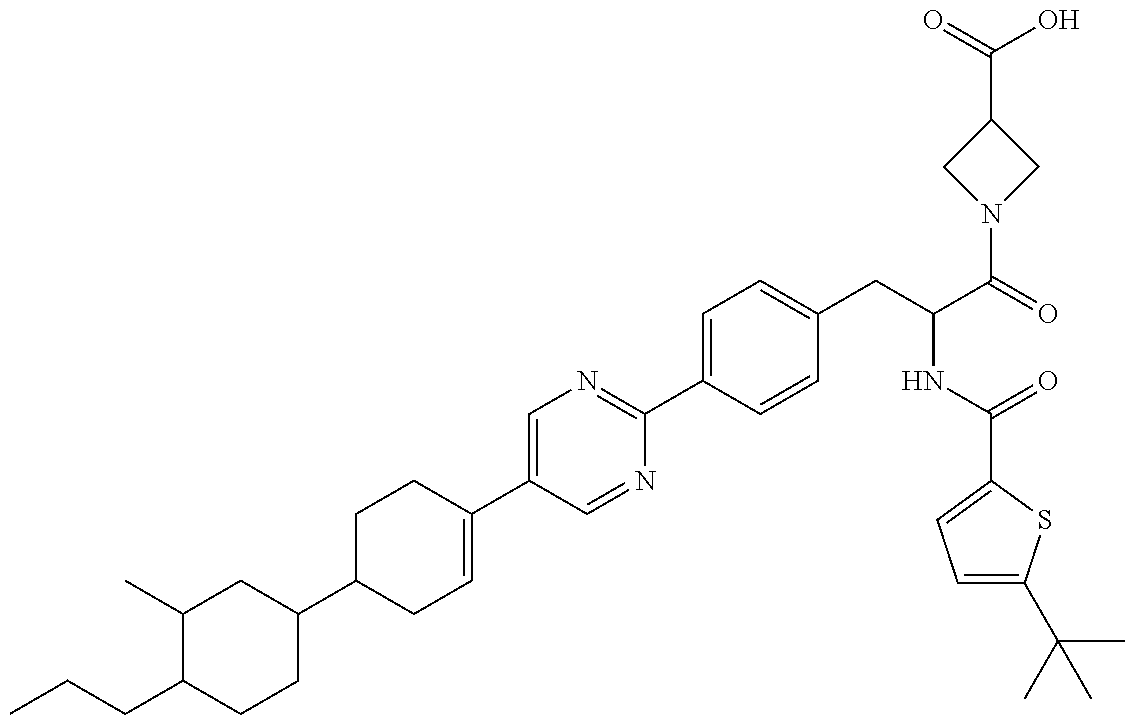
CCCC1CCC(C2CC=C(C3=CN=C(C4=CC=C(CC(C(=O)N5CC(C(=O)O)C5)NC(=O)C5=CC=C(C(C)(C)C)S5)C=C4)N=C3)CC2)CC1C
